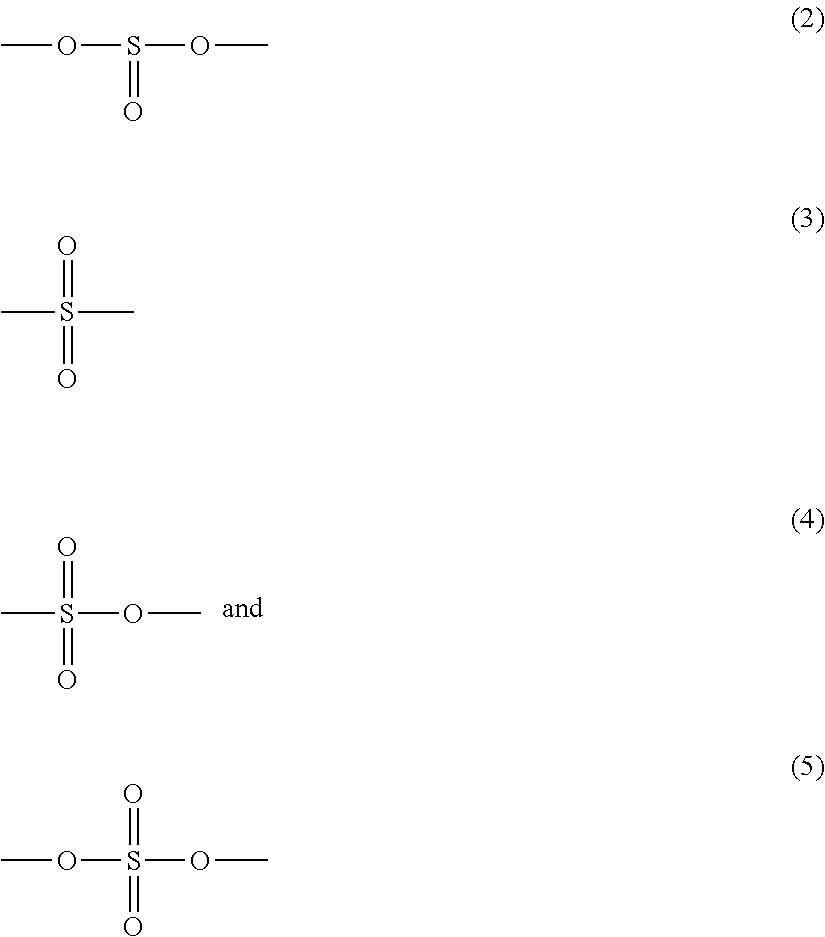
O(S(OC)(=O)=O)C.CS(OC)(=O)=O.COS(OC)=O.CS(C)(=O)=O
